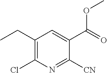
C1(CC)=C(Cl)N=C([CN])C(C(=O)OC)=C1
